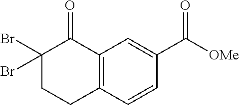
C1(Br)(Br)CCC2=C(C1=O)C=C(C([OMe])=O)C=C2
